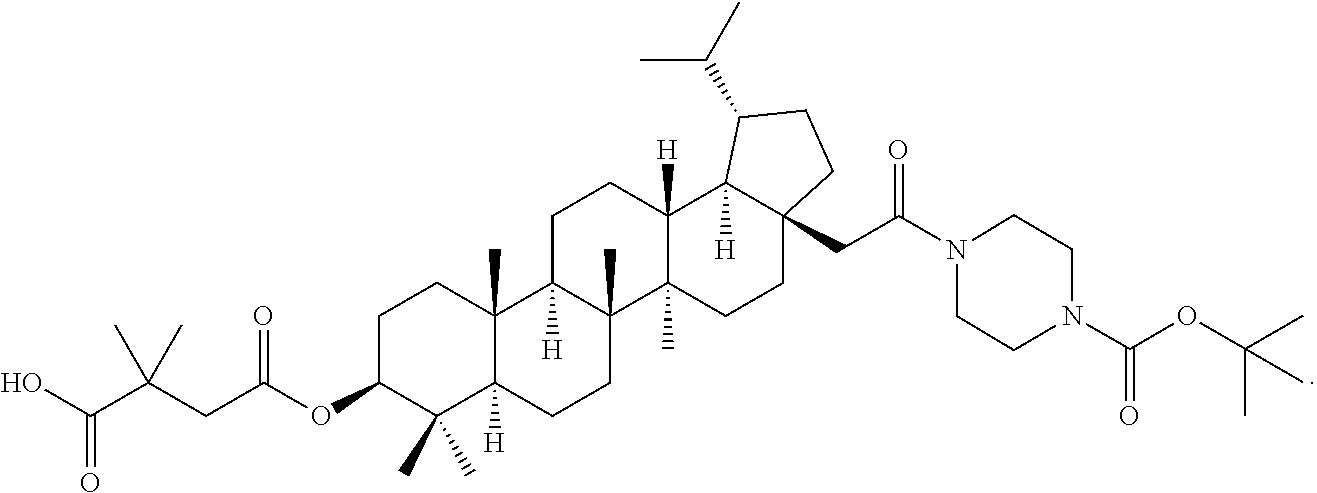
C1C(OC(CC(C(O)=O)(C)C)=O)C(C)(C)C2([H])C(C)(C1)C1([H])C(C)(CC2)C2(C)C([H])(CC1)C1([H])C(CC(N3CCN(C(OC(C)(C)C)=O)CC3)=O)(CC2)CCC1C(C)C
